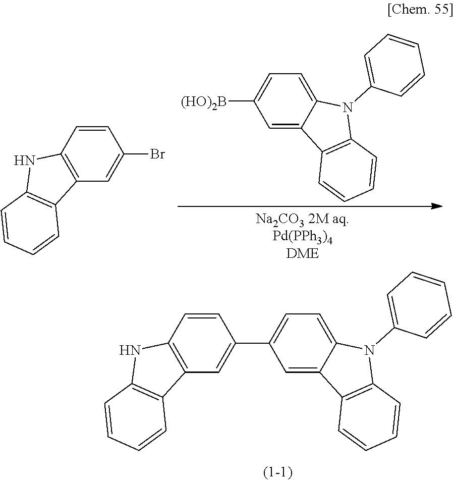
C12=CC=C([(HO)2B])C=C1C1=C(N2C2=CC=CC=C2)C=CC=C1.C1(Br)=CC2=C(C=C1)NC1=C2C=CC=C1.C1(C2=CC=C3C(=C2)C2=C(N3C3=CC=CC=C3)C=CC=C2)=CC2=C(C=C1)NC1=C2C=CC=C1
